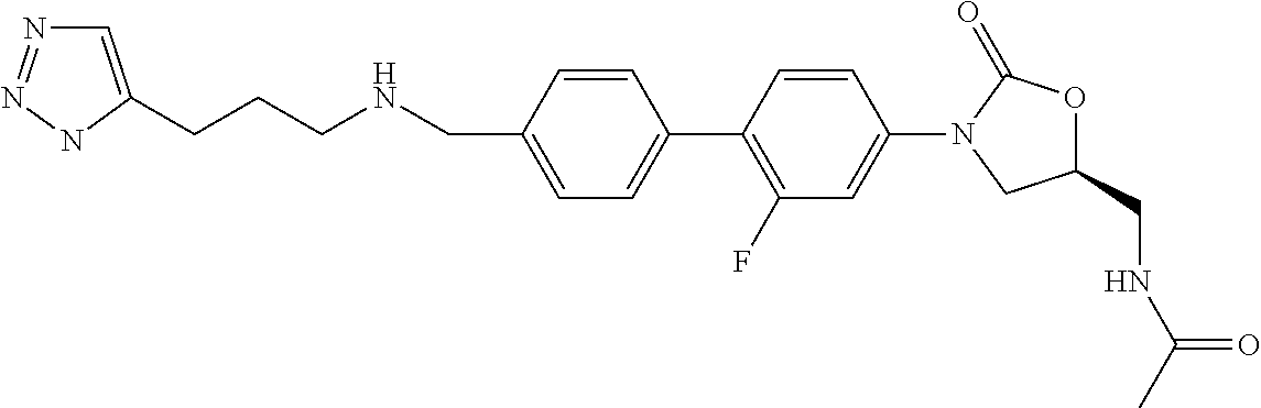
C1(CNCCCC2=CN=NN2)=CC=C(C2=C(F)C=C(N3C(=O)OC(CNC(C)=O)C3)C=C2)C=C1
